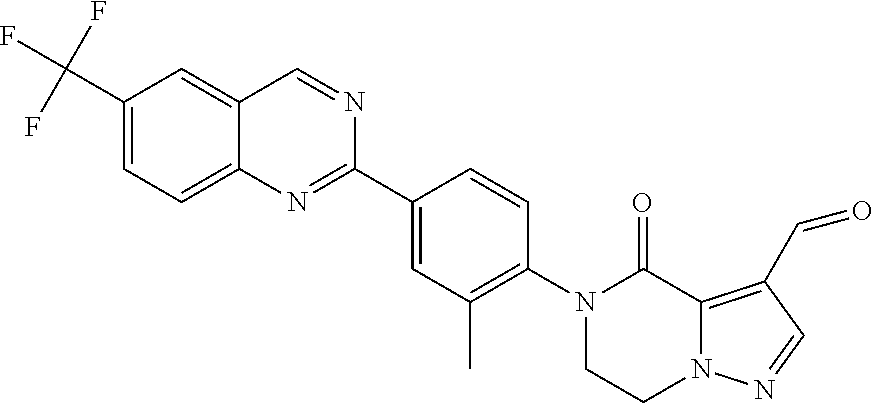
C1(C(F)(F)F)=CC=C2C(=C1)C=NC(C1=CC(C)=C(N3CCN4C(=C(C=O)C=N4)C3=O)C=C1)=N2
